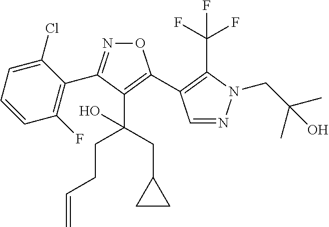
C1=CC(F)=C(C2=NOC(C3=C(C(F)(F)F)N(CC(C)(C)O)N=C3)=C2C(CC2CC2)(CCC=C)O)C(Cl)=C1
